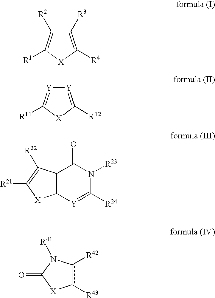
[X]1C([R4])=C([R3])C([R2])=C1[R1].[X]1C([R12])=[Y][Y]=C1[R11].[Y]1=C([R24])N([R23])C(=O)C2=C1[X]C([R21])=C2[R22].[X]1c([R43])c([R42])N([R41])C1=O
